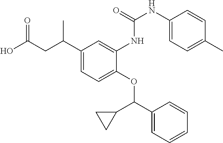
C1(C(CC(O)=O)C)=CC=C(OC(C2CC2)C2=CC=CC=C2)C(NC(NC2=CC=C(C)C=C2)=O)=C1
